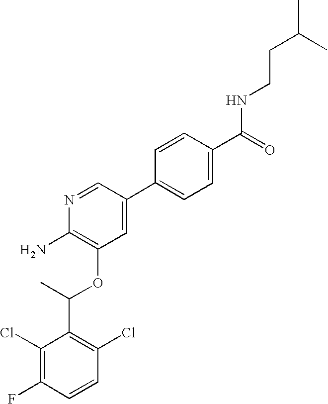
C1(Cl)=C(F)C=CC(Cl)=C1C(C)OC1=C(N)N=CC(C2=CC=C(C(=O)NCCC(C)C)C=C2)=C1
